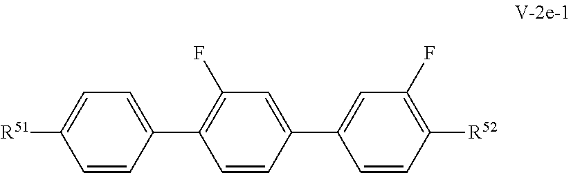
C1=CC(C2=C(F)C=C(C3=CC(F)=C([R52])C=C3)C=C2)=CC=C1[R51]
